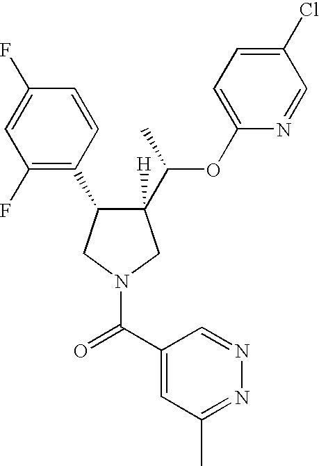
C1([H])(C(C)OC2=CC=C(Cl)C=N2)C(C2=C(F)C=C(F)C=C2)CN(C(=O)C2=CC(C)=NN=C2)C1
